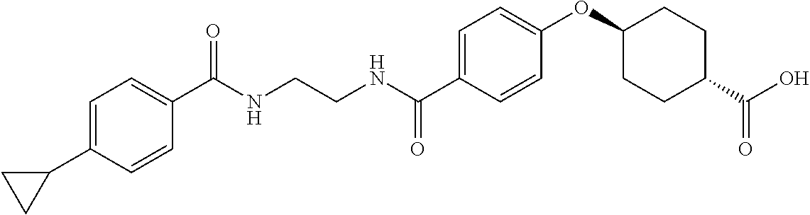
C(NCCNC(C1=CC=C(OC2CCC(C(O)=O)CC2)C=C1)=O)(=O)C1=CC=C(C2CC2)C=C1
